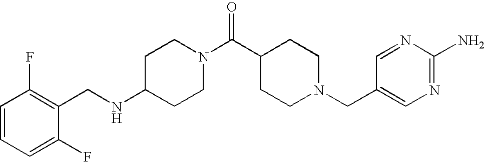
C1(NCC2=C(F)C=CC=C2F)CCN(C(C2CCN(CC3=CN=C(N)N=C3)CC2)=O)CC1
